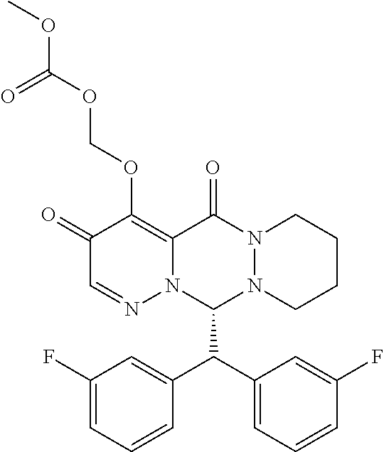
C1(=O)C=NN2C(=C1OCOC(OC)=O)C(=O)N1N(C2C(C2=CC=CC(F)=C2)C2=CC(F)=CC=C2)CCCC1
